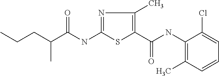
C(NC1=NC(C)=C(C(=O)NC2=C(C)C=CC=C2Cl)S1)(=O)C(CCC)C
